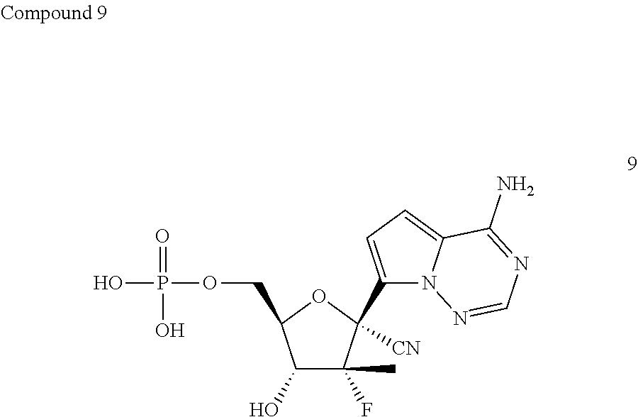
C1(O)C(F)(C)C(C2=CC=C3N2N=CN=C3N)([CN])OC1COP(=O)(O)O
